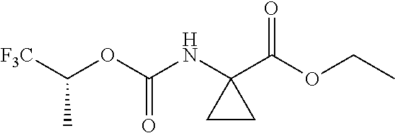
[F3C]C(OC(NC1(C(OCC)=O)CC1)=O)C
